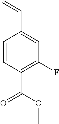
C1=CC(C(OC)=O)=C(F)C=C1C=C
